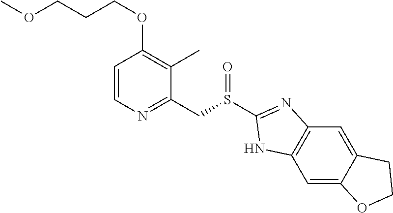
C1=CN=C(CS(C2=NC3=C(C=C4C(=C3)CCO4)N2)=O)C(C)=C1OCCCOC
